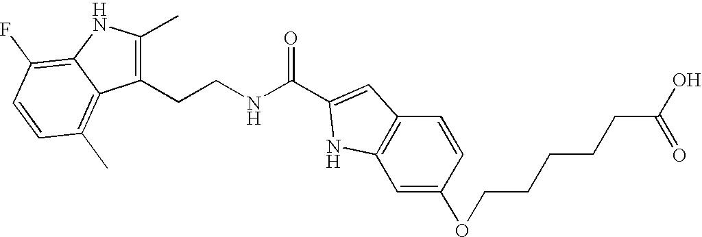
C1(CCNC(=O)C2=CC3=C(C=C(OCCCCCC(O)=O)C=C3)N2)=C(C)NC2=C(F)C=CC(C)=C12
